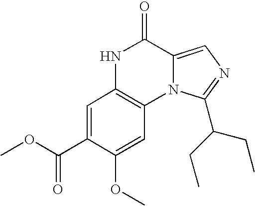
C1=C(C(OC)=O)C(OC)=CC2=C1NC(=O)C1=CN=C(C(CC)CC)N21
